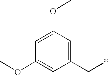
C1=C(OC)C=C(CC)C=C1OC
